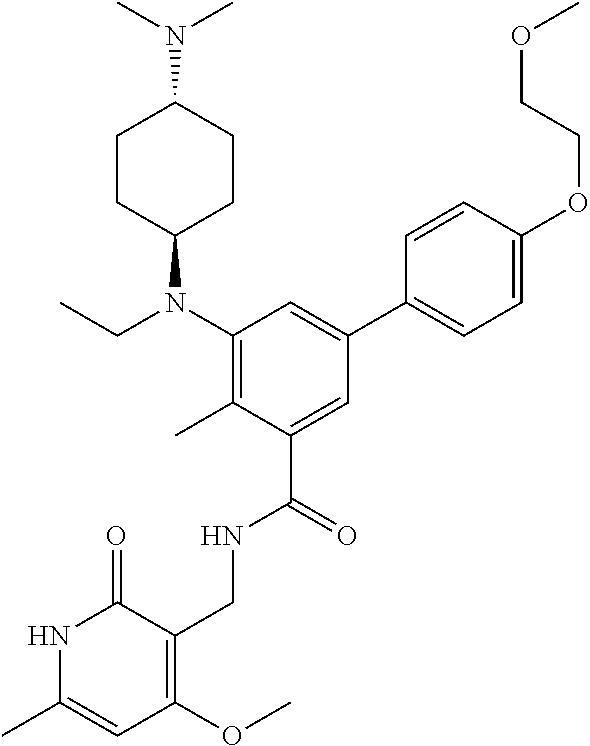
C1=C(C)NC(=O)C(CNC(C2=CC(C3=CC=C(OCCOC)C=C3)=CC(N(CC)C3CCC(N(C)C)CC3)=C2C)=O)=C1OC
